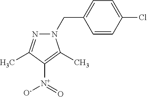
C1=C(CN2N=C(C)C([N+](=O)[O-])=C2C)C=CC(Cl)=C1
